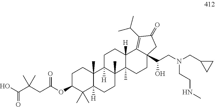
OC(C(CC(OC1CCC2(C)C([H])(C1(C)C)CCC1(C)C2([H])CCC2([H])C1(C)CCC1(C(CN(CC3CC3)CCNC)O)C2=C(C(C)C)C(=O)C1)=O)(C)C)=O
